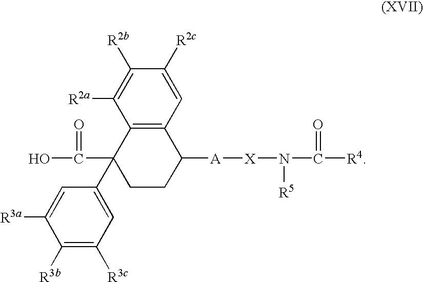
C1([R3b])=C([R3c])C=C(C2(C(O)=O)CCC([A][X]N(C([R4])=O)[R5])C3=C2C([R2a])=C([R2b])C([R2c])=C3)C=C1[R3a]
